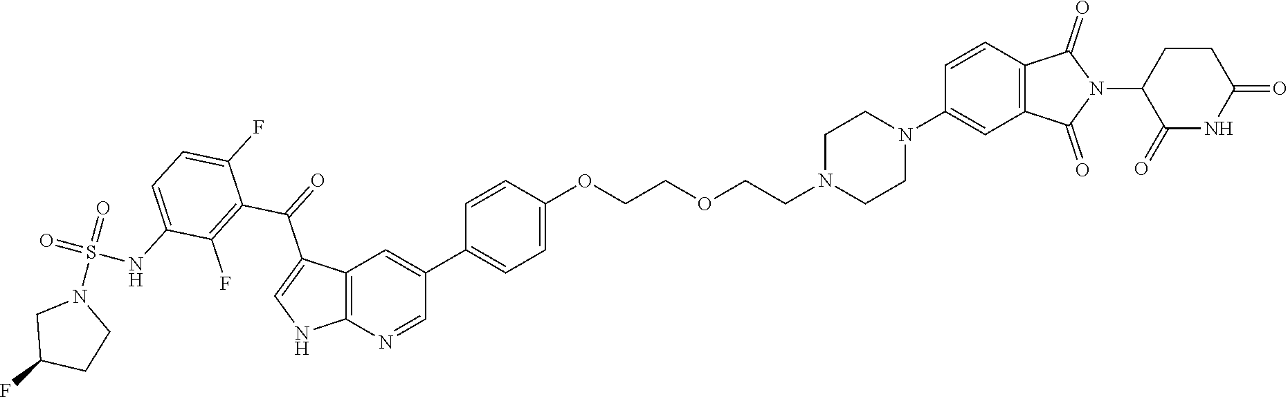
C12=C(N=CC(C3=CC=C(OCCOCCN4CCN(C5=CC6=C(C=C5)C(=O)N(C5C(=O)NC(=O)CC5)C6=O)CC4)C=C3)=C1)NC=C2C(C1=C(F)C(NS(N2CC(F)CC2)(=O)=O)=CC=C1F)=O
